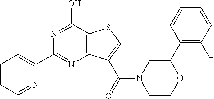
N1=C(O)C2=C(N=C1C1=CC=CC=N1)C(C(=O)N1CCOC(C3=C(F)C=CC=C3)C1)=CS2
